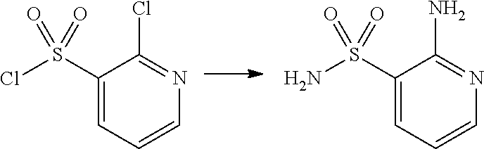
C1(S(Cl)(=O)=O)=CC=CN=C1Cl.C1(S(N)(=O)=O)=CC=CN=C1N
